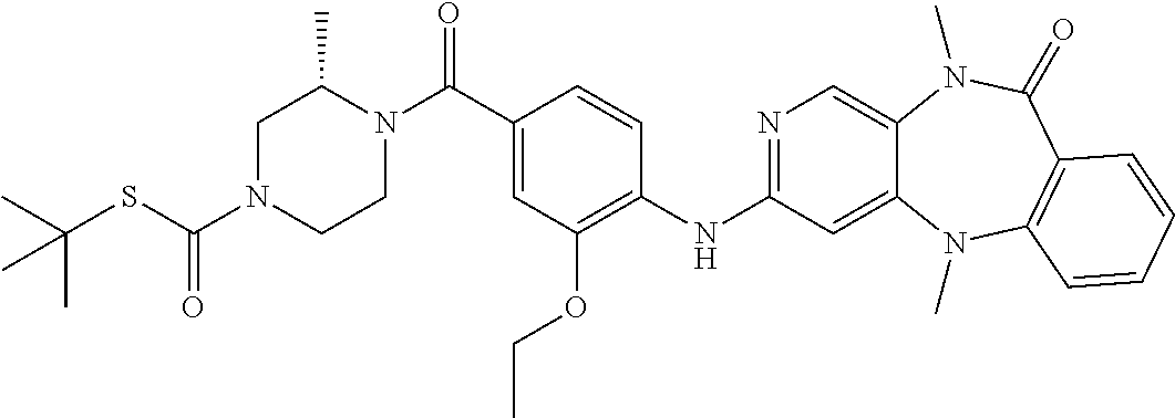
N1=C(NC2=C(OCC)C=C(C(N3C(C)CN(C(SC(C)(C)C)=O)CC3)=O)C=C2)C=C2C(=C1)N(C)C(=O)C1=C(N2C)C=CC=C1
